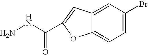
NNC(=O)C1=CC2=CC(Br)=CC=C2O1
